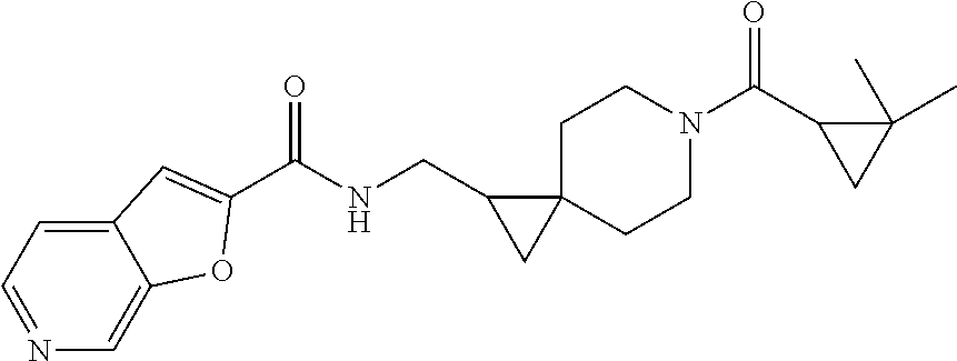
C12=CC=NC=C1OC(C(NCC1CC13CCN(C(C1CC1(C)C)=O)CC3)=O)=C2
